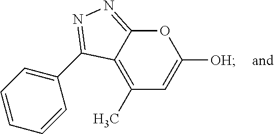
C12=C(C)C=C([OH])OC1=NN=C2C1=CC=CC=C1
